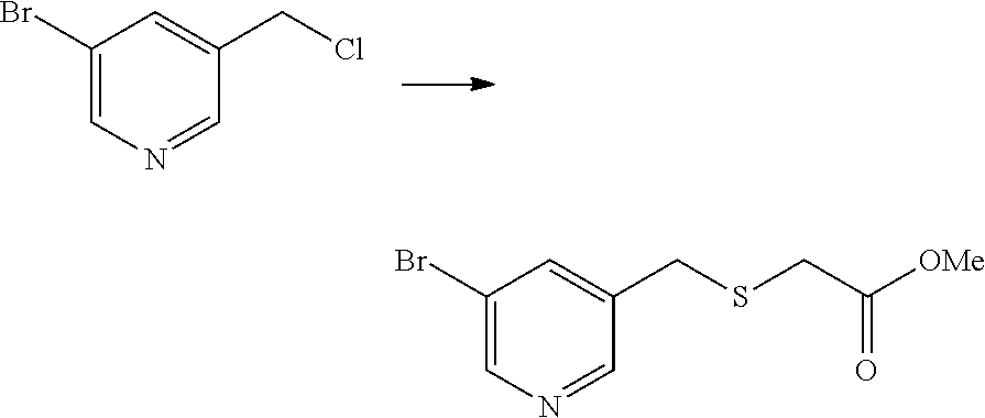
C1(Br)=CN=CC(CCl)=C1.C1(Br)=CN=CC(CSCC(=O)[OMe])=C1
